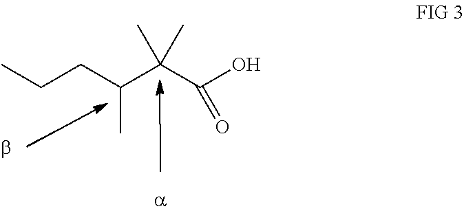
CCCC(C(C(O)=O)(C)C)C
